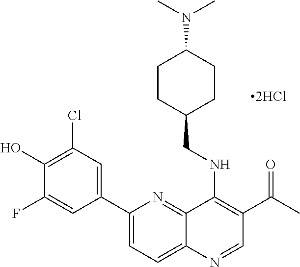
C12=NC(C3=CC(Cl)=C(O)C(F)=C3)=CC=C1N=CC(C(C)=O)=C2NCC1CCC(N(C)C)CC1
